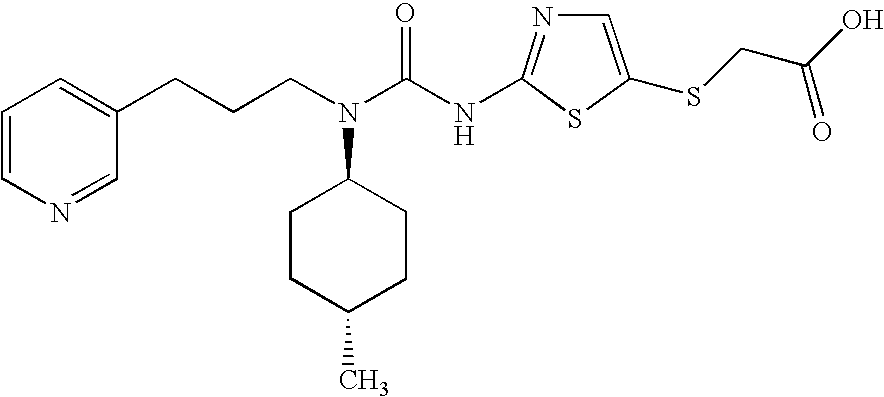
C(CN(C(NC1=NC=C(SCC(O)=O)S1)=O)C1CCC(C)CC1)CC1=CC=CN=C1
